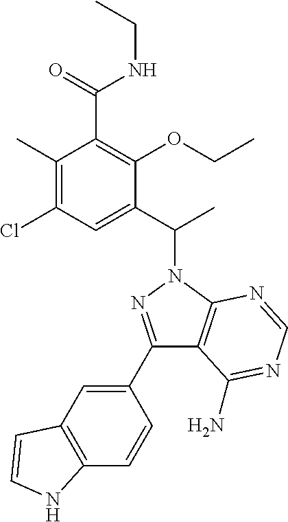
O=C(NCC)C1=C(OCC)C(C(C)N2N=C(C3=CC4=C(C=C3)NC=C4)C3=C2N=CN=C3N)=CC(Cl)=C1C
